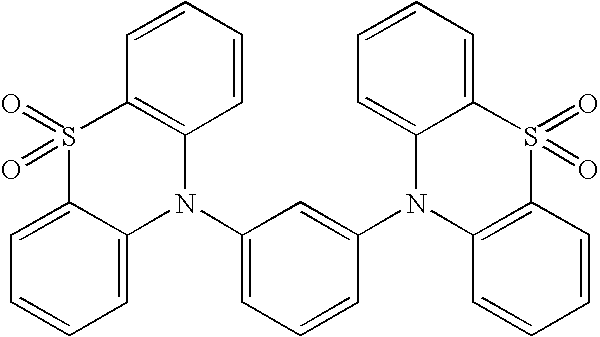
C1=C2C(=CC=C1)N(C1=CC=CC(N3C4=C(S(=O)(=O)C5=CC=CC=C35)C=CC=C4)=C1)C1=C(S2(=O)=O)C=CC=C1
